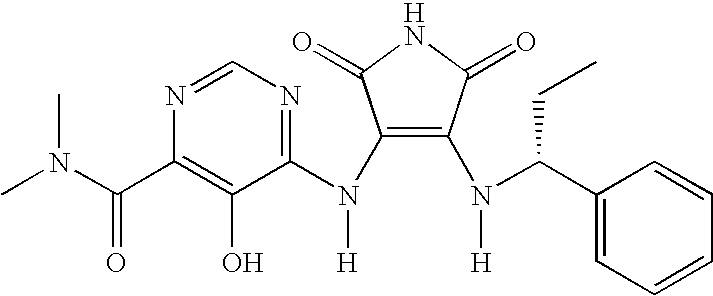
C1(N(C2=NC=NC(C(N(C)C)=O)=C2O)[H])=C(N(C(C2=CC=CC=C2)CC)[H])C(=O)NC1=O
